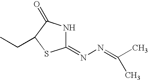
C1(=NN=C(C)C)NC(=O)C(CC)S1
